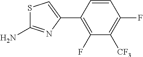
C1(F)=C(C2=CSC(N)=N2)C=CC(F)=C1[CF3]
